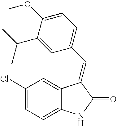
C1(Cl)=CC=C2C(=C1)C(=CC1=CC=C(OC)C(C(C)C)=C1)C(=O)N2
